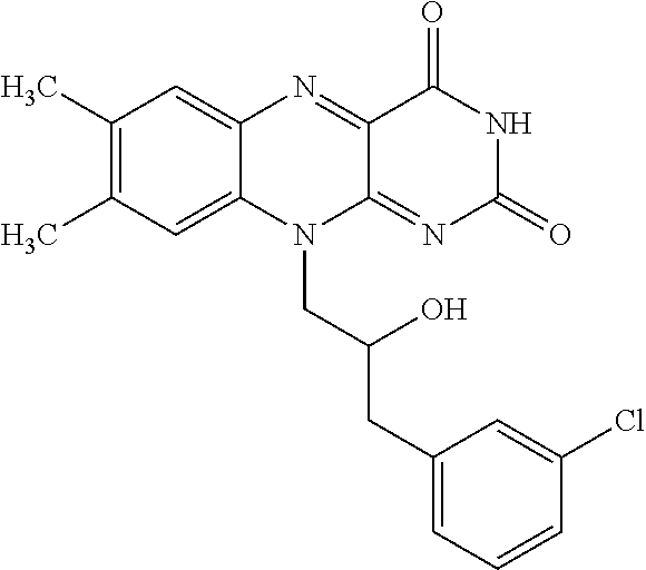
C1(C)=C(C)C=C2C(=C1)N=C1C(=NC(=O)NC1=O)N2CC(CC1=CC=CC(Cl)=C1)O
